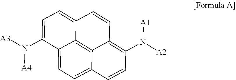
C12=CC=C3C4=C1C(=CC=C2N([A3])[A4])C=CC4=C(N([A2])[A1])C=C3
